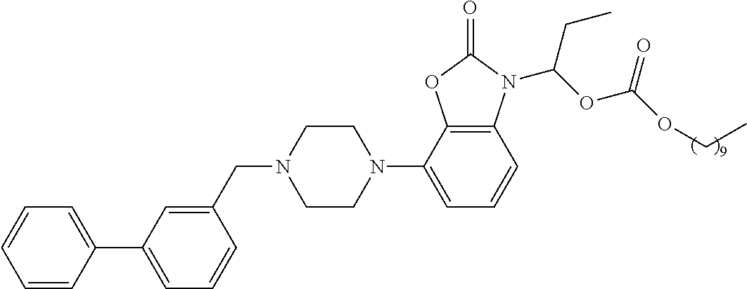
C1=CC(C2=CC=CC(CN3CCN(C4=CC=CC5=C4OC(=O)N5C(OC(OCC)=O)CC)CC3)=C2)=CC=C1
